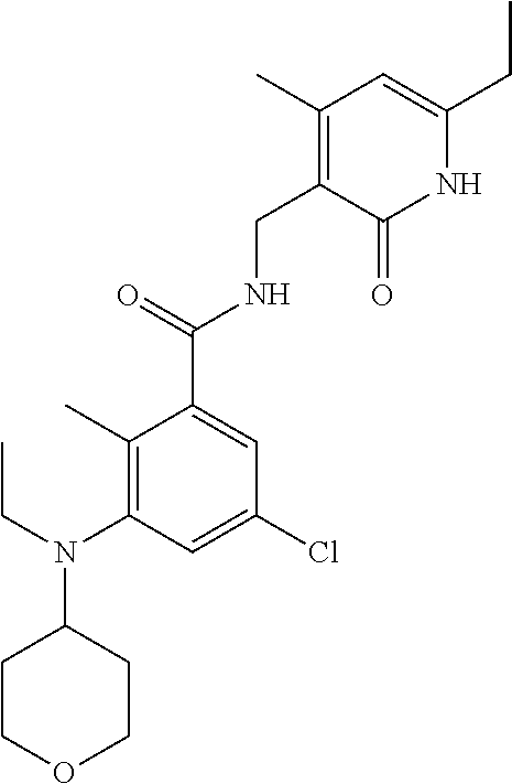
C1(C)=C(N(CC)C2CCOCC2)C=C(Cl)C=C1C(=O)NCC1=C(C)C=C(CC)NC1=O
